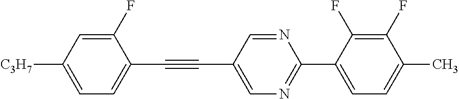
C1(F)=CC([C3H7])=CC=C1C#CC1=CN=C(C2=CC=C(C)C(F)=C2F)N=C1
